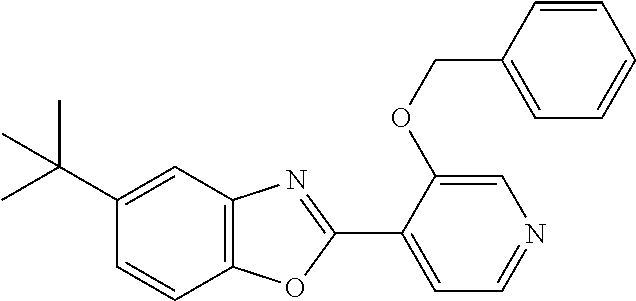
C1(C(C)(C)C)=CC2=C(C=C1)OC(C1=CC=NC=C1OCC1=CC=CC=C1)=N2
